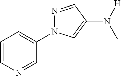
C1=CN=CC(N2N=CC(N([H])C)=C2)=C1
